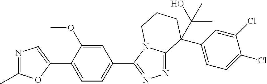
N1=C(C)OC(C2=CC=C(C3=NN=C4N3CCCC4(C3=CC=C(Cl)C(Cl)=C3)C(O)(C)C)C=C2OC)=C1
